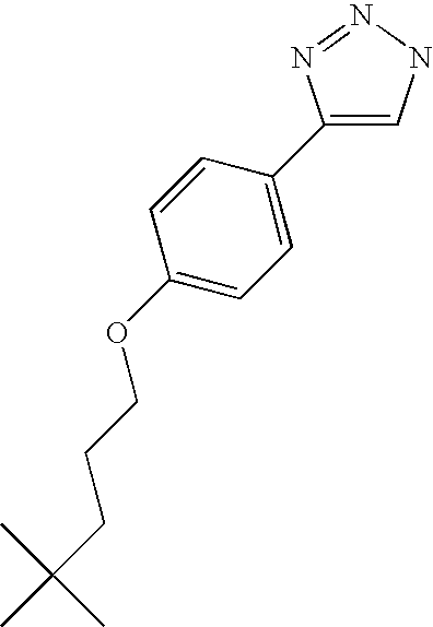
C1(C2=CC=C(OCCCC(C)(C)C)C=C2)=CNN=N1
